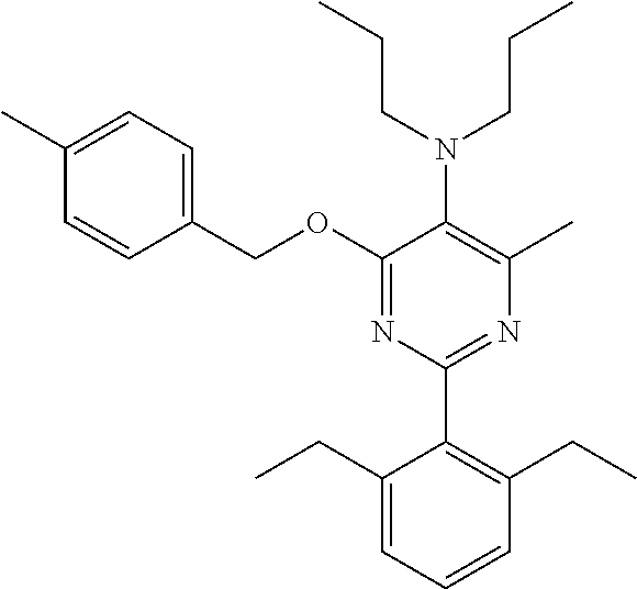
C1(OCC2=CC=C(C)C=C2)=NC(C2=C(CC)C=CC=C2CC)=NC(C)=C1N(CCC)CCC
